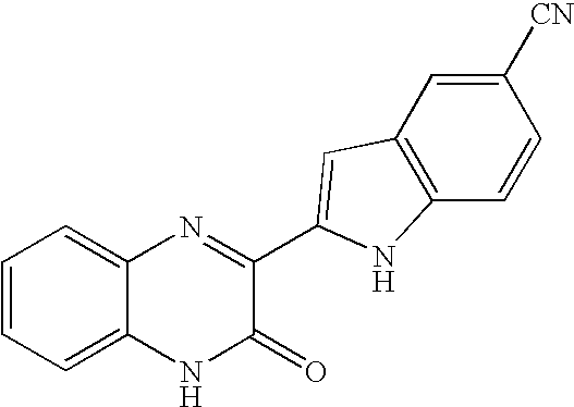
C1=C2C(=CC=C1)N=C(C1=CC3=C(C=CC([CN])=C3)N1)C(=O)N2
